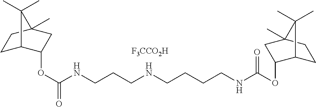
[F3CCO2H].O(C(NCCCNCCCCNC(OC1C2CCC(C)(C1)C2(C)C)=O)=O)C1C2CCC(C)(C1)C2(C)C
